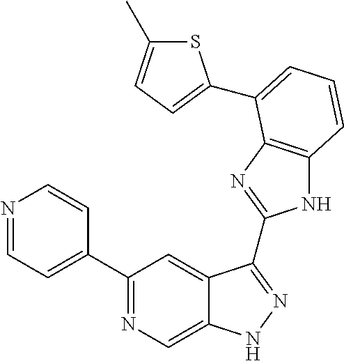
C1(C2=NC=C3C(=C2)C(C2=NC4=C(N2)C=CC=C4C2=CC=C(C)S2)=NN3)=CC=NC=C1
